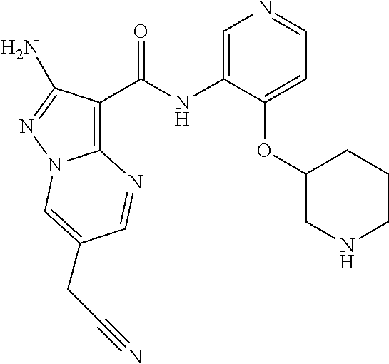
C12=C(C(NC3=CN=CC=C3OC3CNCCC3)=O)C(N)=NN1C=C(CC#N)C=N2
